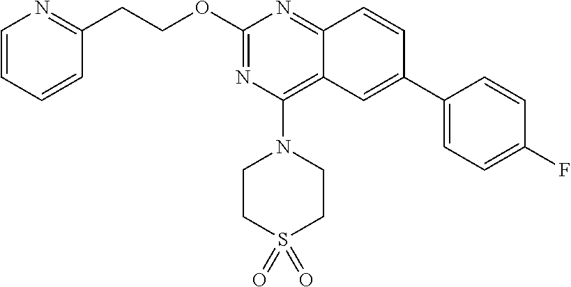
O(C1=NC(N2CCS(=O)(=O)CC2)=C2C(=N1)C=CC(C1=CC=C(F)C=C1)=C2)CCC1=NC=CC=C1
